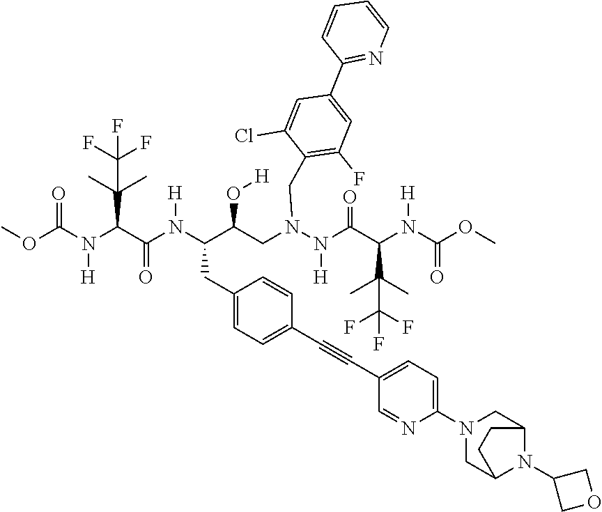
COC(N(C(C(N(C(C(CN(N(C(C(N(C(OC)=O)[H])C(C)(C)C(F)(F)F)=O)[H])CC1=C(F)C=C(C2=NC=CC=C2)C=C1Cl)O[H])CC1=CC=C(C#CC2=CC=C(N3CC4N(C5COC5)C(C3)CC4)N=C2)C=C1)[H])=O)C(C)(C)C(F)(F)F)[H])=O
